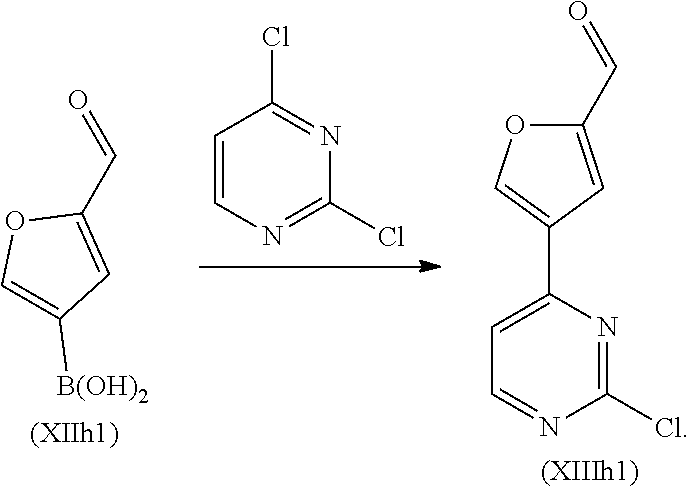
O=CC1=CC([B(OH)2])=CO1.C1=CN=C(Cl)N=C1Cl.C1=C(C2=COC(C=O)=C2)N=C(Cl)N=C1
